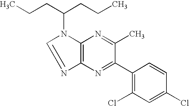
C12=C(N=C(C)C(C3=C(Cl)C=C(Cl)C=C3)=N1)N(C(CCC)CCC)C=N2
